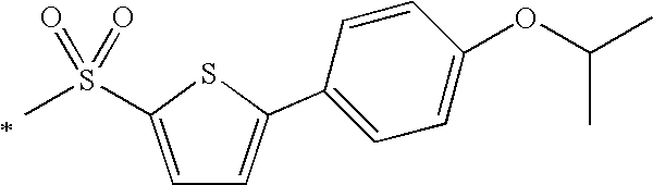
C1=C(S(=O)(=O)C)SC(C2=CC=C(OC(C)C)C=C2)=C1
